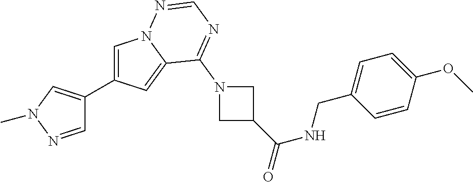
C1=C(C2=CN(C)N=C2)C=C2N1N=CN=C2N1CC(C(=O)NCC2=CC=C(OC)C=C2)C1
